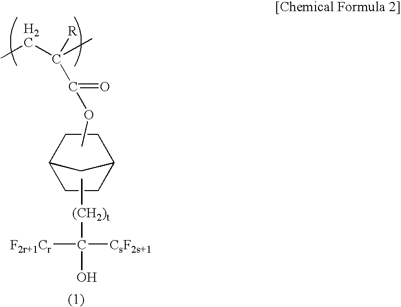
C12CC(CC1)CC2.COC(C([R])(C)CC)=O.C[(CH2)t]C(O)([CsF2s+1])[F2r+1Cr]
